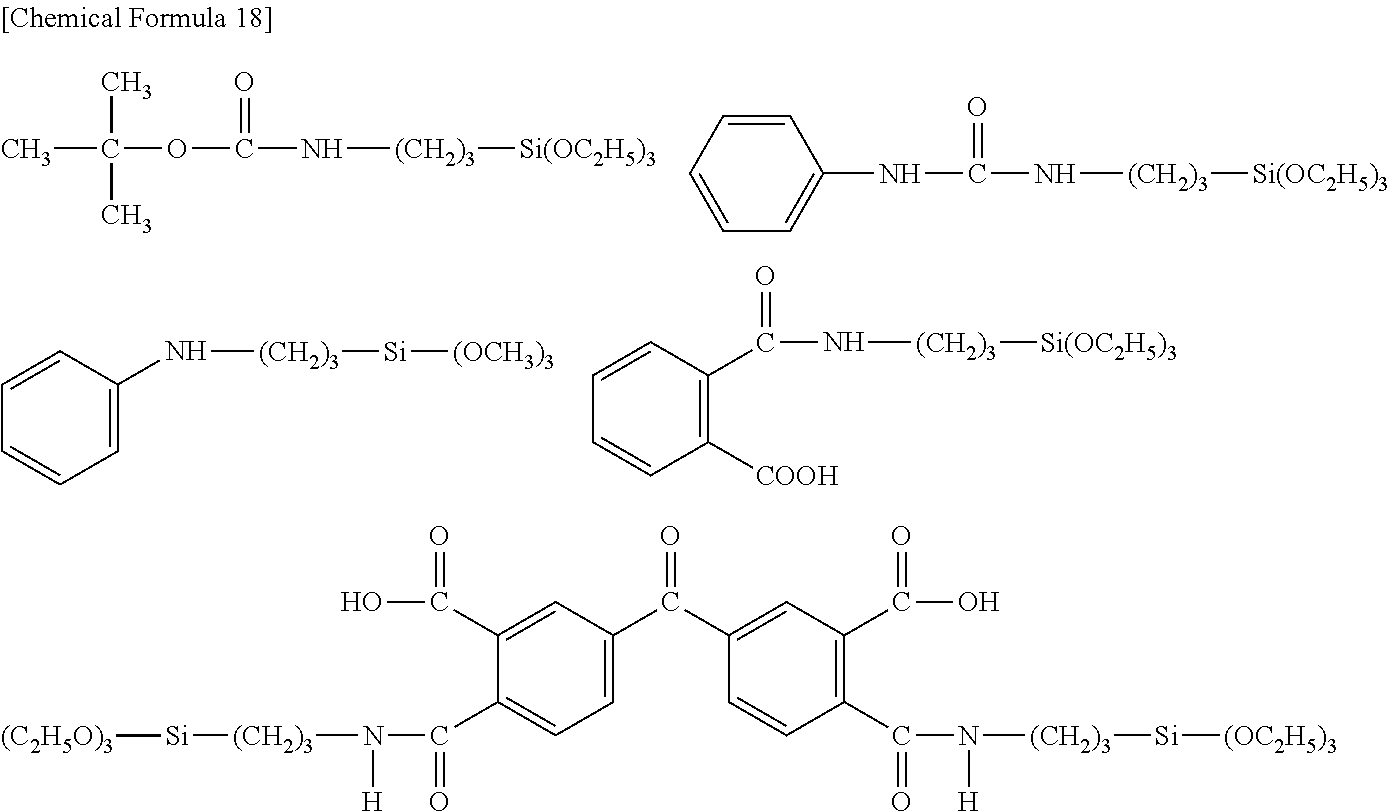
CC(OC(N[(CH2)3][Si(OC2H5)3])=O)(C)C.N(C(N[(CH2)3][Si(OC2H5)3])=O)C1=CC=CC=C1.C1=CC(N[(CH2)3][Si][(OCH3)3])=CC=C1.C(N[(CH2)3][Si(OC2H5)3])(=O)C1=C([COOH])C=CC=C1.C1(C(O)=O)=CC(C(=O)C2=CC(C(=O)O)=C(C(=O)N([(CH2)3][Si][(OC2H5)3])[H])C=C2)=CC=C1C(N([(CH2)3][Si][(C2H5O)3])[H])=O
